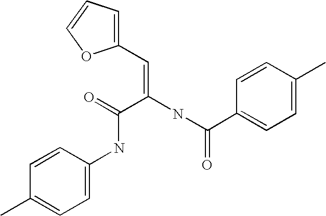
C1(C)=CC=C(NC(C(=CC2=CC=CO2)NC(=O)C2=CC=C(C)C=C2)=O)C=C1
